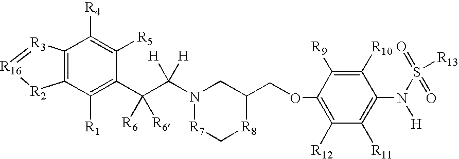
C12=C(C([R1])=C(C(C(N3CC(COC4=C([R12])C([R11])=C(N(S([R13])(=O)=O)[H])C([R10])=C4[R9])[R8]C[R7]3)([H])[H])([R6])[R6])C([R5])=C1[R4])[R2][R16]=[R3]2
